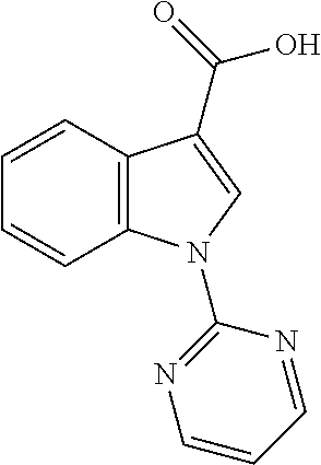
C1=CC=CC2=C1C(C(O)=O)=CN2C1=NC=CC=N1
